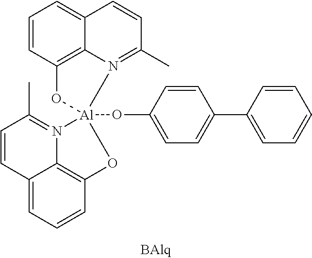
C12=CC=CC3=C1N(=C(C)C=C2)[Al]1(OC2=CC=C(C4=CC=CC=C4)C=C2)(N2=C(C)C=CC4=CC=CC(=C42)O1)O3
